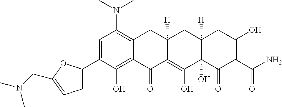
C1=C(C2=CC=C(CN(C)C)O2)C(O)=C2C(=C1N(C)C)CC1([H])C(=C(O)C3(O)C([H])(C1)CC(O)=C(C(N)=O)C3=O)C2=O
